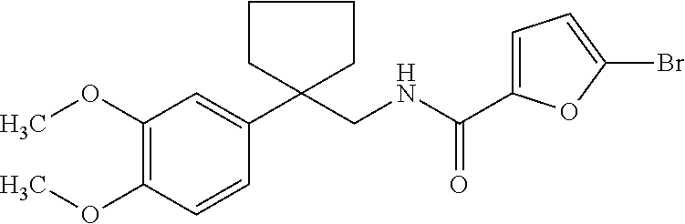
C1(OC)=C(OC)C=CC(C2(CNC(=O)C3=CC=C(Br)O3)CCCC2)=C1
